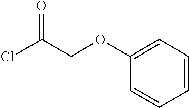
ClC(COC1=CC=CC=C1)=O
